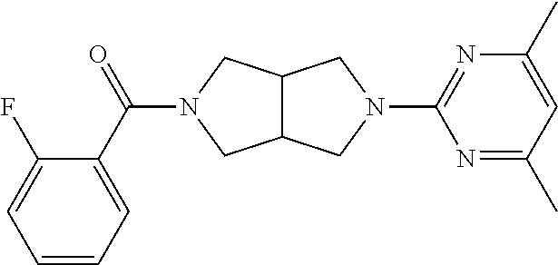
C12C(CN(C(C3=CC=CC=C3F)=O)C1)CN(C1=NC(C)=CC(C)=N1)C2
